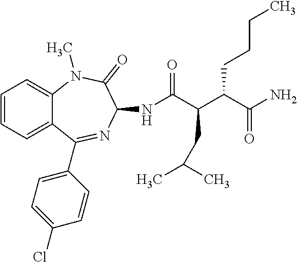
C12=CC=CC=C1N(C)C(=O)C(NC(C(C(C(N)=O)CCCC)CC(C)C)=O)N=C2C1=CC=C(Cl)C=C1
